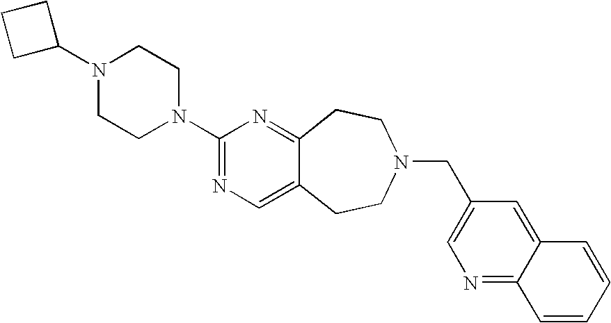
C1C(N2CCN(C3=NC=C4C(=N3)CCN(CC3=CN=C5C(=C3)C=CC=C5)CC4)CC2)CC1
